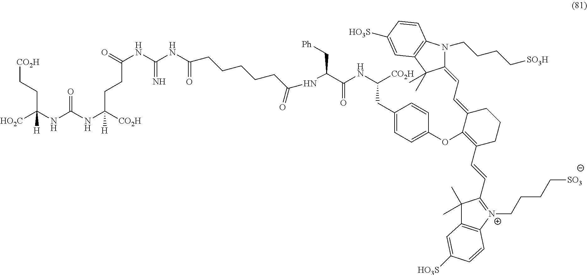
[HO2C]C(NC(NC([CO2H])([H])CCC(NC(NC(=O)CCCCCC(NC(C(NC([CO2H])CC1=CC=C(OC2=C(C=CC3=[N+](CCCC[SO3])C4=C(C3(C)C)C=C([HO3S])C=C4)CCCC2=CC=C2N(CCCC[SO3H])C3=C(C2(C)C)C=C([HO3S])C=C3)C=C1)=O)C[Ph])=O)=N)=O)=O)([H])CC[CO2H]
